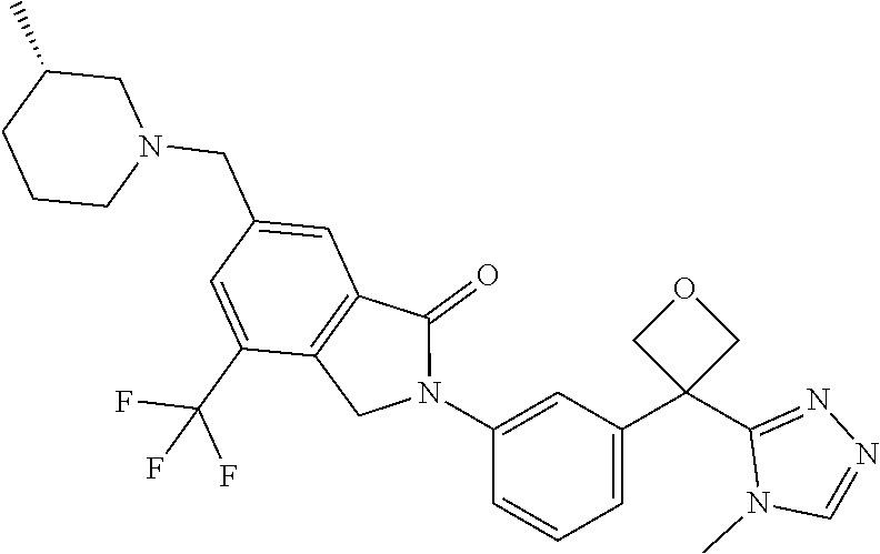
C1(N2C(=O)C3=C(C2)C(C(F)(F)F)=CC(CN2CC(C)CCC2)=C3)=CC(C2(C3=NN=CN3C)COC2)=CC=C1
